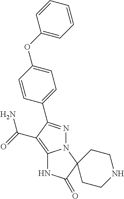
C12=C(C(=O)N)C(C3=CC=C(OC4=CC=CC=C4)C=C3)=NN1C1(C(=O)N2)CCNCC1
